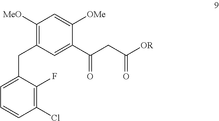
C1(CC2=C([MeO])C=C([OMe])C(C(CC([OR])=O)=O)=C2)=CC=CC(Cl)=C1F
